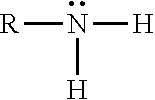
N([H])([R])[H]
